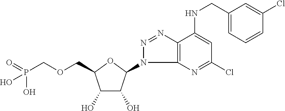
C(C1C(O)C(O)C(N2C3=C(N=N2)C(NCC2=CC=CC(Cl)=C2)=CC(Cl)=N3)O1)OCP(O)(O)=O
